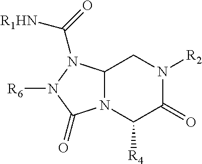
C12N(C([R4])C(=O)N([R2])C1)C(=O)N([R6])N2C(=O)[R1HN]
